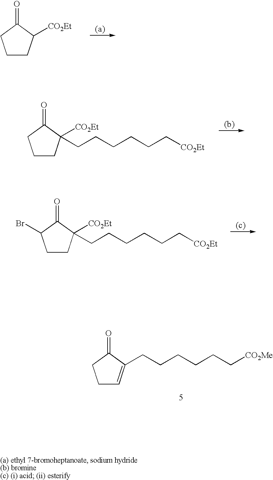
C1C=C(CCCCCC[CO2Me])C(=O)C1.C1CC([CO2Et])C(=O)C1.C1CC([CO2Et])(CCCCCC[CO2Et])C(=O)C1.C1CC([CO2Et])(CCCCCC[CO2Et])C(=O)C1Br
